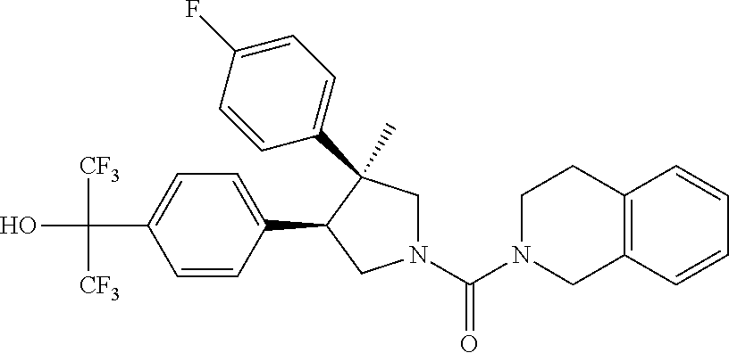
C(C1=CC=C(C2CN(C(N3CC4=C(CC3)C=CC=C4)=O)CC2(C)C2=CC=C(F)C=C2)C=C1)(O)([CF3])[CF3]
